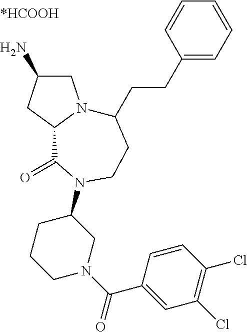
C1(N2C(=O)C3CC(N)CN3C(CCC3=CC=CC=C3)CC2)CN(C(=O)C2=CC(Cl)=C(Cl)C=C2)CCC1
